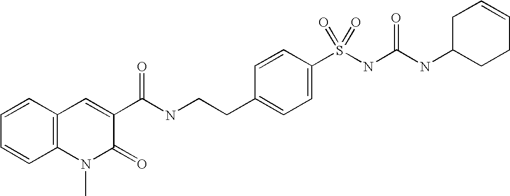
C1=CC=CC2=C1C=C(C(NCCC1=CC=C(S(NC(NC3CCC=CC3)=O)(=O)=O)C=C1)=O)C(=O)N2C
